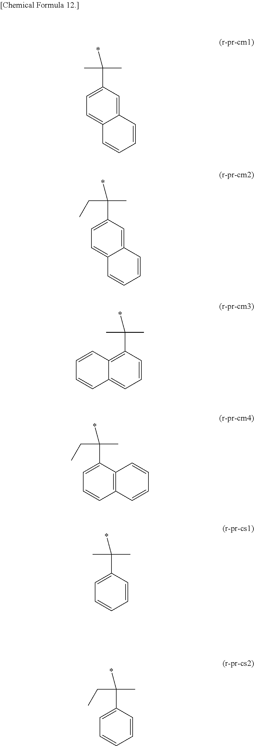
C1=C(C(*)(C)C)C=C2C(=C1)C=CC=C2.C1=C(C(*)(CC)C)C=C2C(=C1)C=CC=C2.C12=C(C(*)(C)C)C=CC=C1C=CC=C2.C12=C(C=CC=C1)C=CC=C2C(C)(*)CC.C1=CC=CC=C1C(C)(*)C.C1=CC=CC=C1C(C)(*)CC
